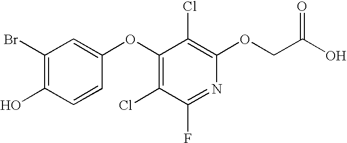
BrC1=C(O)C=CC(OC2=C(Cl)C(F)=NC(OCC(O)=O)=C2Cl)=C1
